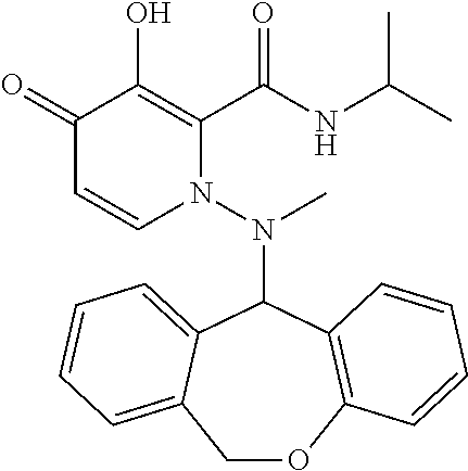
C1(=O)C=CN(N(C2C3=CC=CC=C3COC3=C2C=CC=C3)C)C(C(NC(C)C)=O)=C1O
